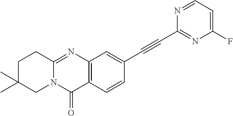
C12=NC3=C(C(=O)N1CC(C)(C)CC2)C=CC(C#CC1=NC(F)=CC=N1)=C3
